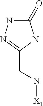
C1(=O)NN=C(CN[X1])N1
